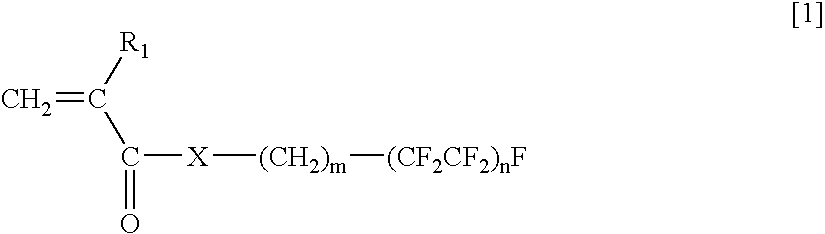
C=C(C([X][(CH2)m][(CF2CF2)nF])=O)[R1]
